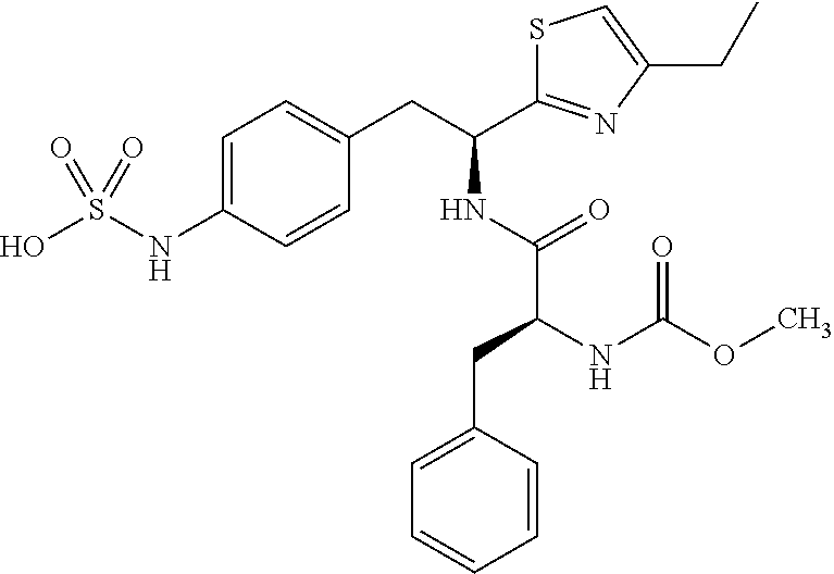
C1=C(NS(O)(=O)=O)C=CC(CC(C2=NC(CC)=CS2)NC(C(NC(OC)=O)CC2=CC=CC=C2)=O)=C1
